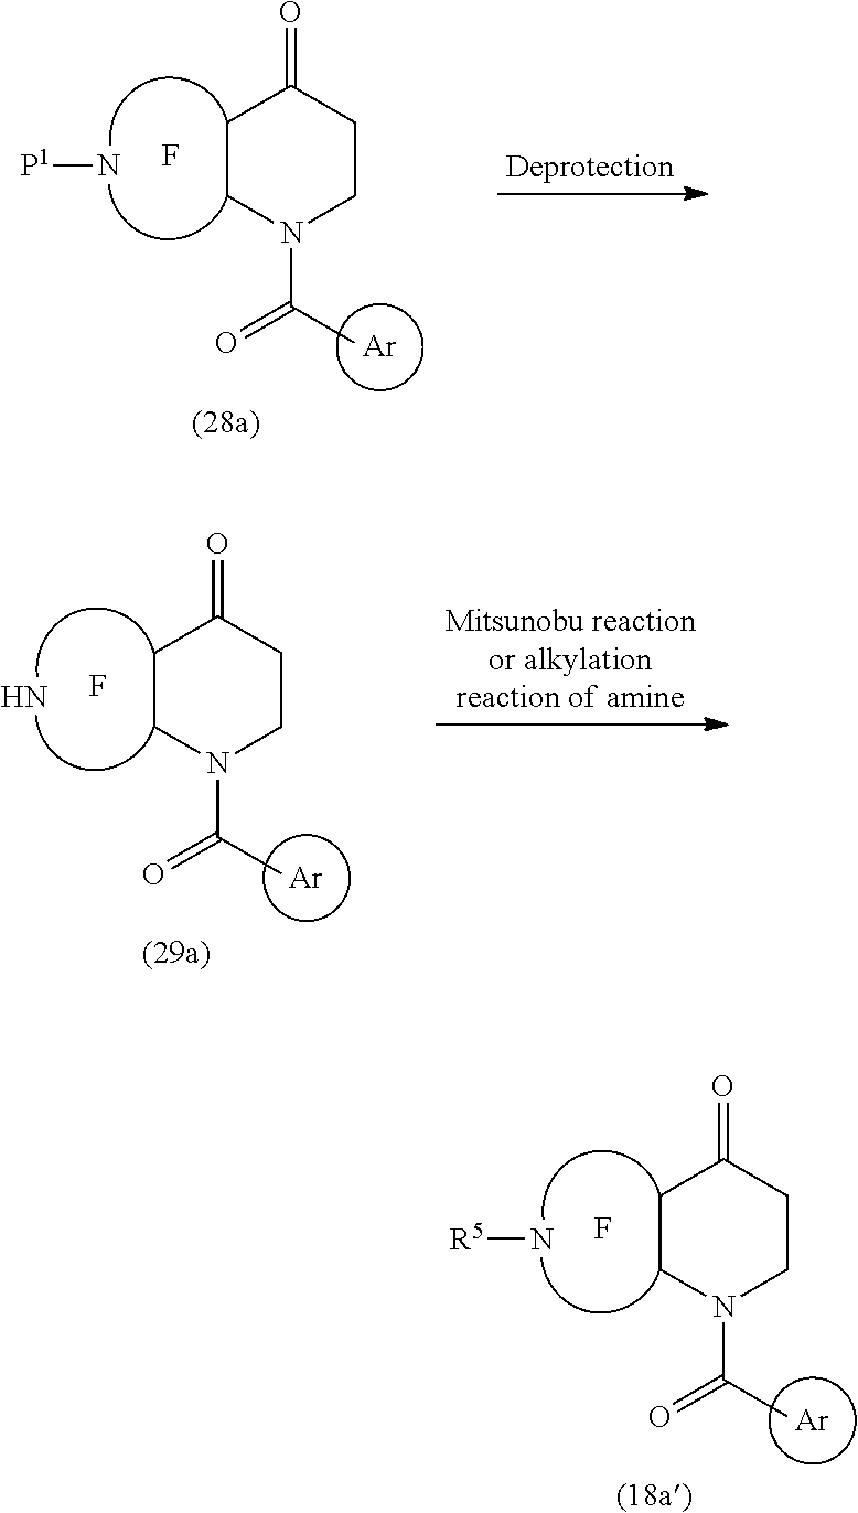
C1CN(C(=O)C)CCC1=O.[P1]N.F.[Ar].C1CN(C(=O)C)CCC1=O.F.N.[Ar].C1CN(C(=O)C)CCC1=O.[R5]N.F.[Ar]
